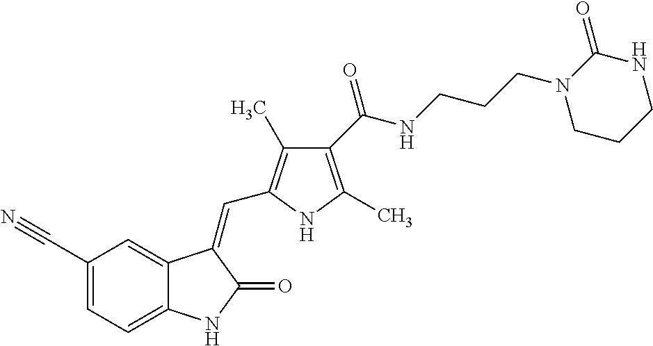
C1(C#N)=CC=C2C(=C1)C(=CC1=C(C)C(C(NCCCN3CCCNC3=O)=O)=C(C)N1)C(=O)N2
